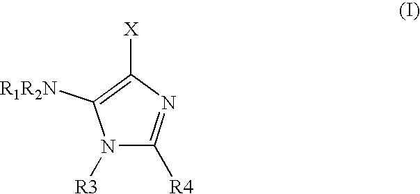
N1([R3])C([R4])=NC([X])=C1[R1R2N]
